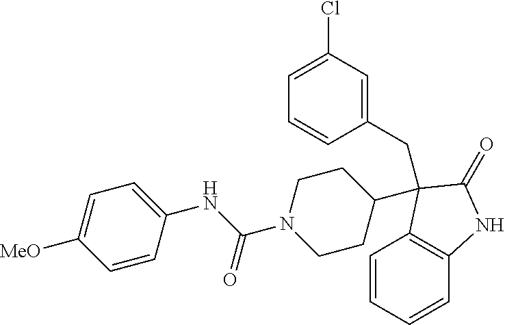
C1=CC=CC2=C1C(C1CCN(C(NC3=CC=C([MeO])C=C3)=O)CC1)(CC1=CC(Cl)=CC=C1)C(=O)N2
